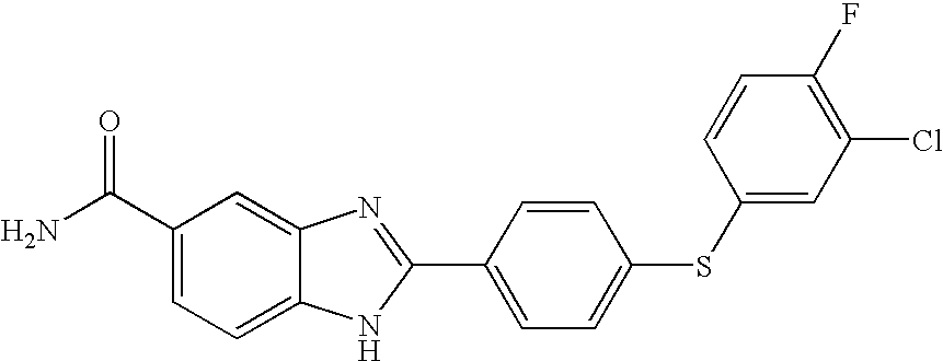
C1=CC(C2=NC3=CC(C(N)=O)=CC=C3N2)=CC=C1SC1=CC(Cl)=C(F)C=C1
